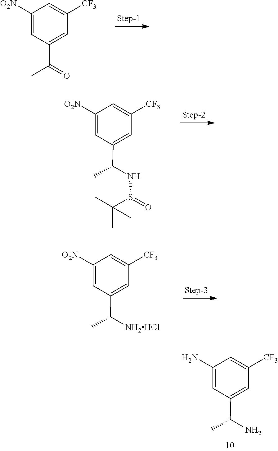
C1=C([CF3])C=C(C(C)=O)C=C1[O2N].NC(C1=CC([CF3])=CC(N)=C1)C.O=S(NC(C1=CC([CF3])=CC([O2N])=C1)C)C(C)(C)C.[NH2HCl]C(C1=CC([CF3])=CC([O2N])=C1)C
